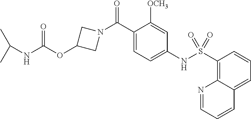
C1(C(N2CC(OC(NC(C)C)=O)C2)=O)=CC=C(NS(C2=C3C(=CC=C2)C=CC=N3)(=O)=O)C=C1[OCH3]
